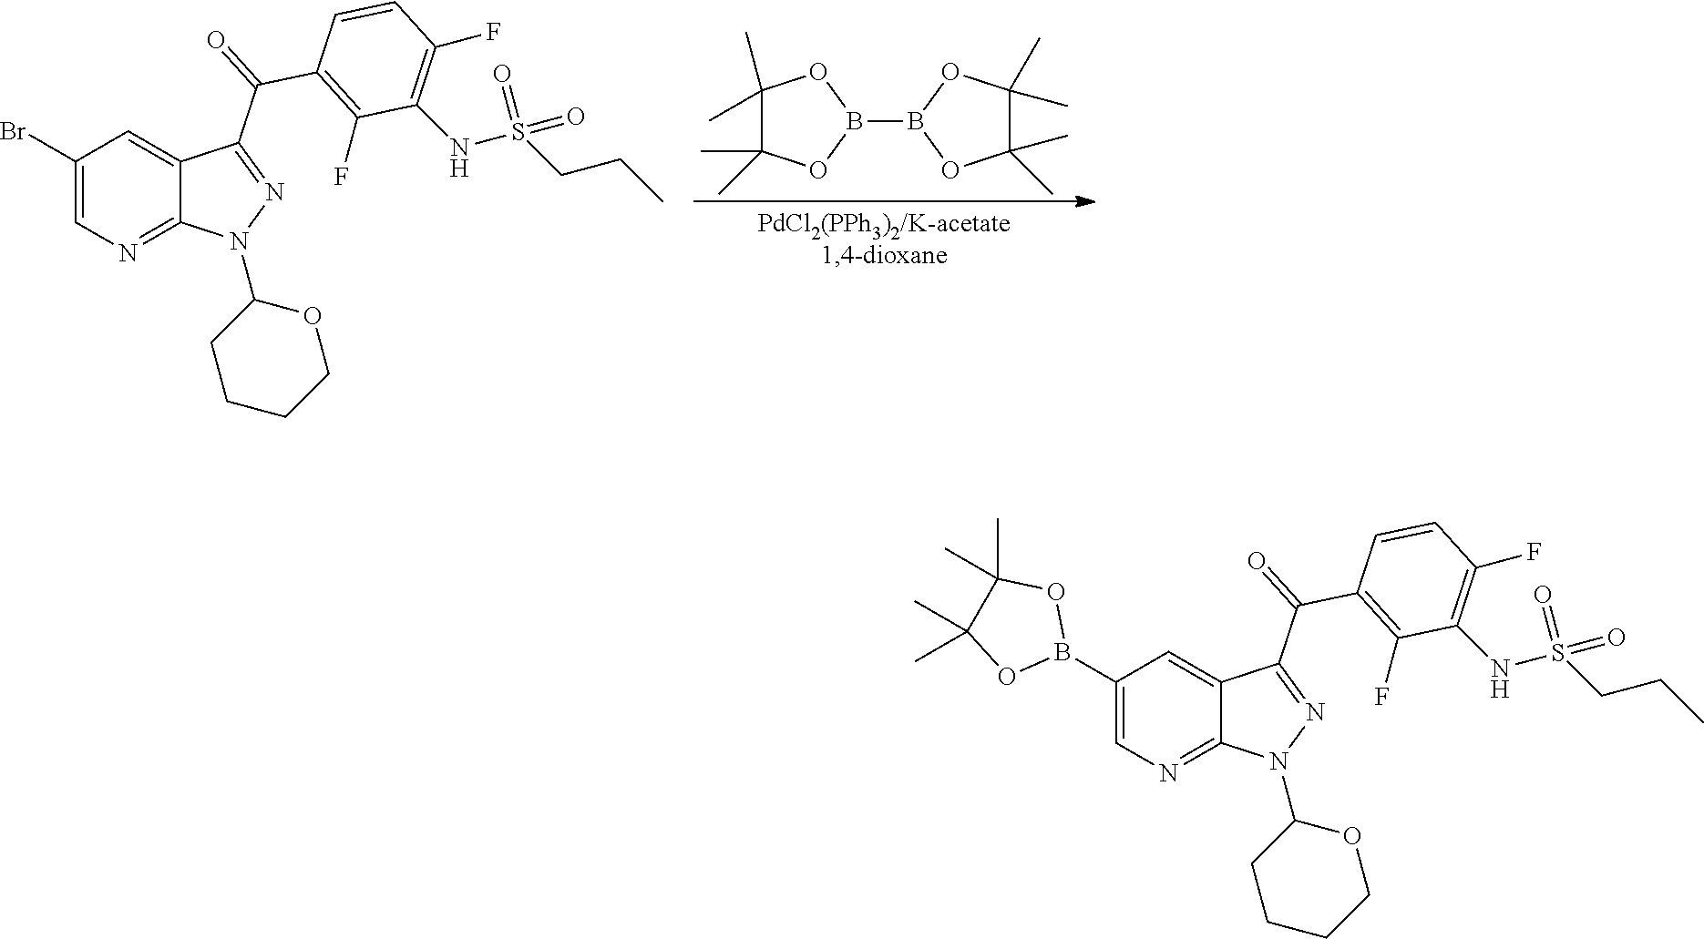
N1=C(C(C2=C(F)C(NS(CCC)(=O)=O)=C(F)C=C2)=O)C2=CC(Br)=CN=C2N1C1CCCCO1.C1(C)(C)C(C)(C)OB(B2OC(C)(C)C(C)(C)O2)O1.N1=C(C(C2=C(F)C(NS(CCC)(=O)=O)=C(F)C=C2)=O)C2=CC(B3OC(C)(C)C(C)(C)O3)=CN=C2N1C1CCCCO1
